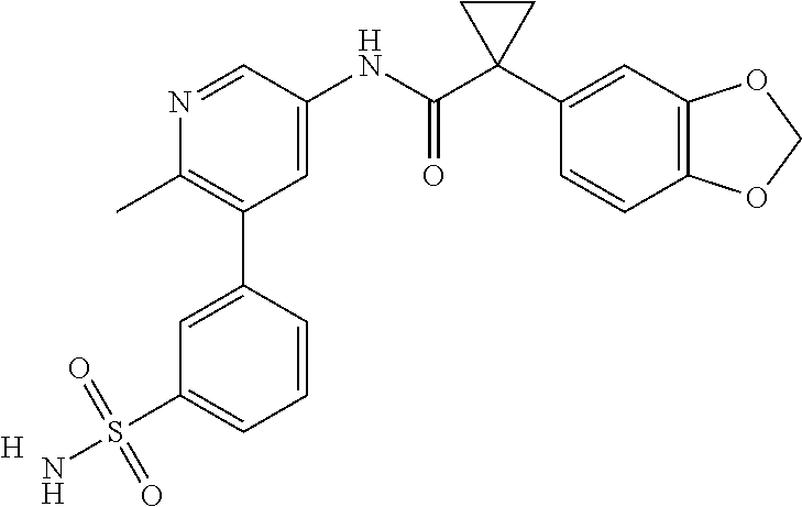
N1=CC(NC(C2(C3=CC4=C(C=C3)OCO4)CC2)=O)=CC(C2=CC(S(N)(=O)=O)=CC=C2)=C1C.[H]
